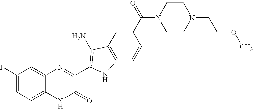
C1=C2C(=CC(F)=C1)N=C(C1=C(N)C3=C(C=CC(C(=O)N4CCN(CCOC)CC4)=C3)N1)C(=O)N2
